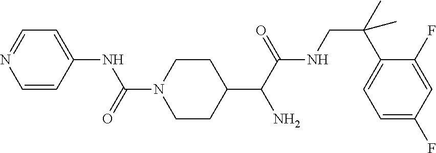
C1=CC(NC(N2CCC(C(C(NCC(C3=CC=C(F)C=C3F)(C)C)=O)N)CC2)=O)=CC=N1
